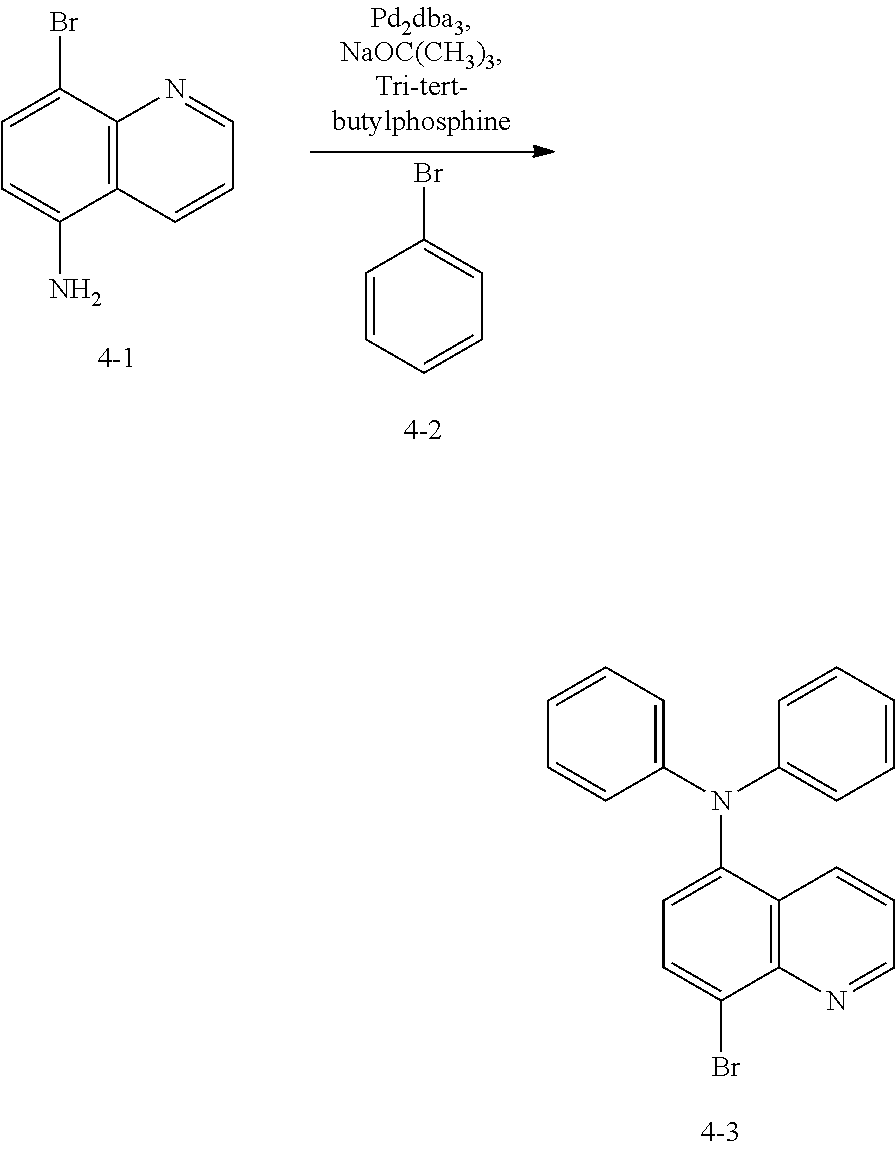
C1=C(N)C2=C(C(Br)=C1)N=CC=C2.C1=CC=CC=C1Br.C1=C(N(C2=CC=CC=C2)C2=CC=C(Br)C3=C2C=CC=N3)C=CC=C1
